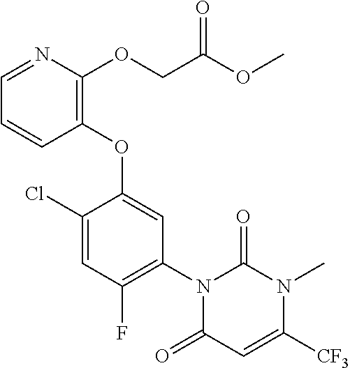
C1(Cl)=CC(F)=C(N2C(=O)C=C([CF3])N(C)C2=O)C=C1OC1=C(OCC(OC)=O)N=CC=C1
